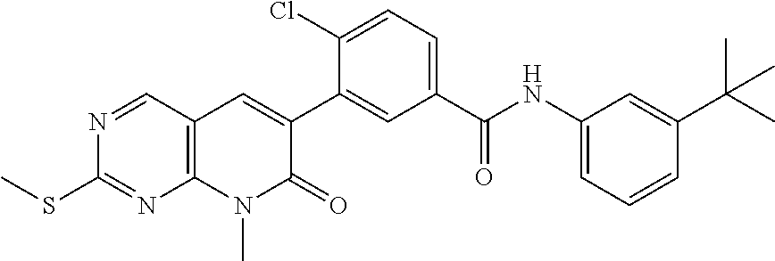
C12=C(C=NC(SC)=N1)C=C(C1=CC(C(=O)NC3=CC=CC(C(C)(C)C)=C3)=CC=C1Cl)C(=O)N2C
